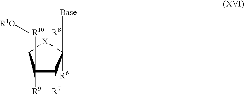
[X]1C(C[R1O])C([R9])([R10])C([R7])([R8])C1([Base])[R6]
